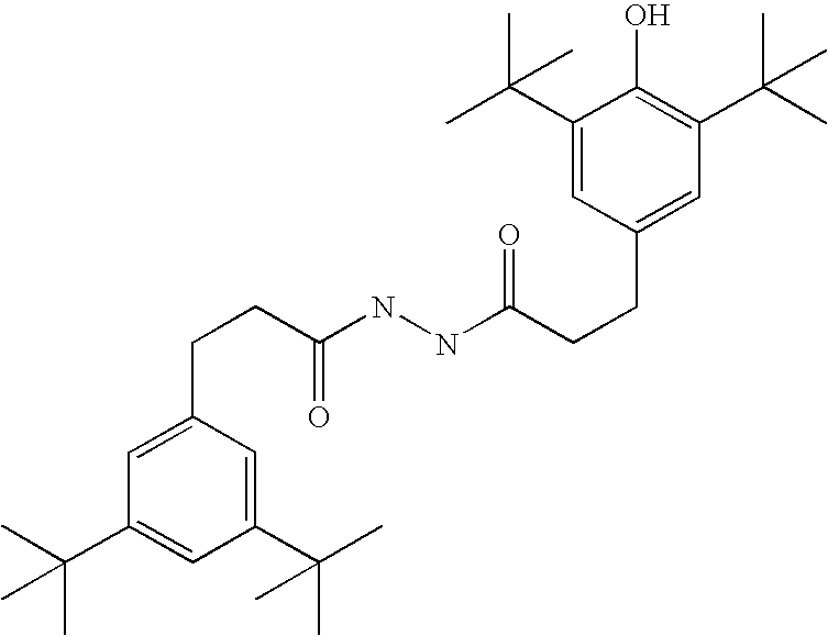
C1(C(C)(C)C)=CC(CCC(NNC(CCC2=CC(C(C)(C)C)=CC(C(C)(C)C)=C2)=O)=O)=CC(C(C)(C)C)=C1O
